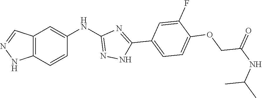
O(CC(=O)NC(C)C)C1=CC=C(C2=NC(NC3=CC4=C(NN=C4)C=C3)=NN2)C=C1F
